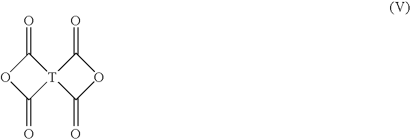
C1(=O)OC(=O)[T]12C(=O)OC2=O
